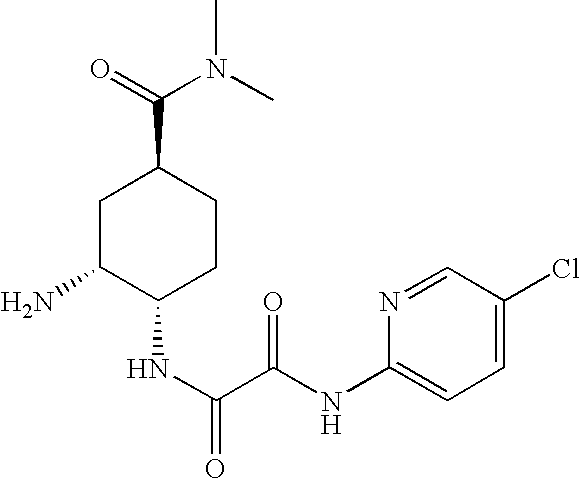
C1C(N)C(NC(=O)C(NC2=CC=C(Cl)C=N2)=O)CCC1C(=O)N(C)C
